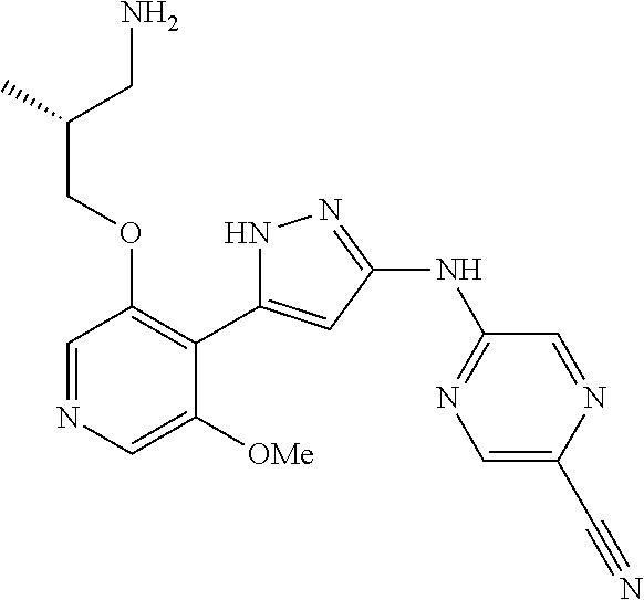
C1=NC=C([OMe])C(C2=CC(NC3=NC=C(C#N)N=C3)=NN2)=C1OCC(C)CN
